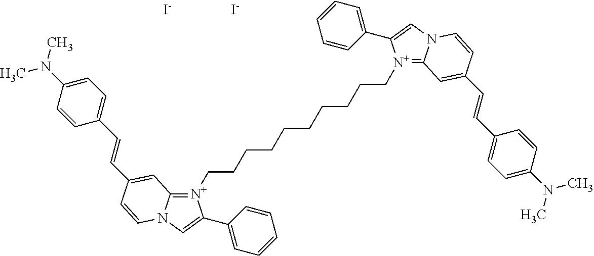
[N+]1(CCCCCCCCCC[N+]2=C3N(C=C2C2=CC=CC=C2)C=CC(C=CC2=CC=C(N(C)C)C=C2)=C3)=C2N(C=C1C1=CC=CC=C1)C=CC(C=CC1=CC=C(N(C)C)C=C1)=C2.[I-].[I-]
